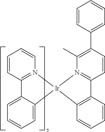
C12=C(C=CC=C1)[Ir]1(N3=C2C=CC(C2=CC=CC=C2)=C3C)C2=CC=CC=C2C2=N1C=CC=C2
